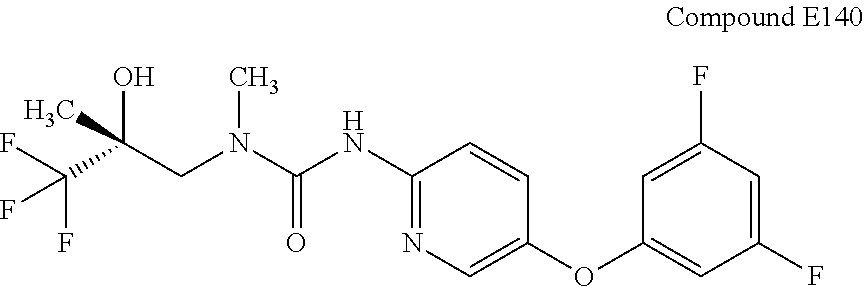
C1(NC(N(CC(C(F)(F)F)(O)C)C)=O)=NC=C(OC2=CC(F)=CC(F)=C2)C=C1
